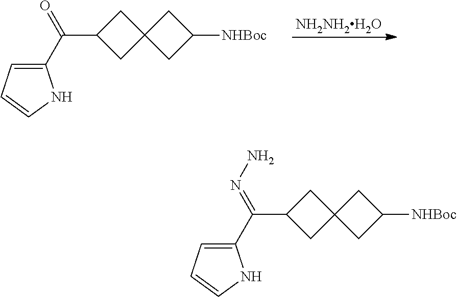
C1C(C(=O)C2=CC=CN2)CC12CC([NHBoc])C2.[NH2NH2H2O].C1C(C(=NN)C2=CC=CN2)CC12CC([NHBoc])C2
